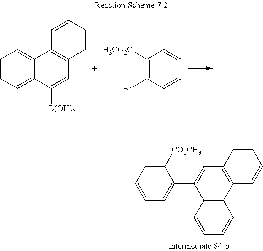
C1=CC=C2C(=C1)C1=C(C=C2[B(OH)2])C=CC=C1.C1([H3CO2C])=C(Br)C=CC=C1.C12=C(C3=C(C=C1C1=CC=CC=C1[CO2CH3])C=CC=C3)C=CC=C2
